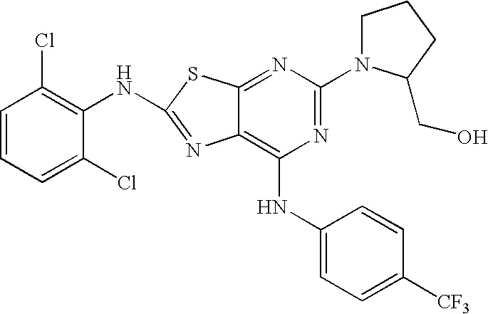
C1=CC=C(Cl)C(NC2=NC3=C(NC4=CC=C([CF3])C=C4)N=C(N4CCCC4CO)N=C3S2)=C1Cl
